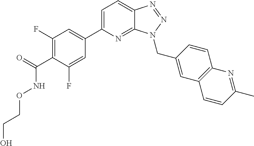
C1=C(C2=CC(F)=C(C(=O)NOCCO)C(F)=C2)N=C2C(=C1)N=NN2CC1=CC2=C(C=C1)N=C(C)C=C2
